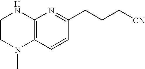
C1CN(C)C2=C(N1)N=C(CCC[CN])C=C2
